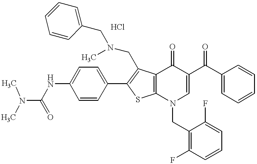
C1(NC(N(C)C)=O)=CC=C(C2=C(CN(C)CC3=CC=CC=C3)C3=C(S2)N(CC2=C(F)C=CC=C2F)C=C(C(C2=CC=CC=C2)=O)C3=O)C=C1
